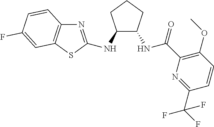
N1=C(NC2C(NC(C3=C(OC)C=CC(C(F)(F)F)=N3)=O)CCC2)SC2=C1C=CC(F)=C2
